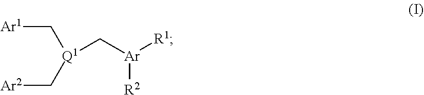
[Q1](C[Ar]([R1])[R2])(C[Ar2])C[Ar1]
